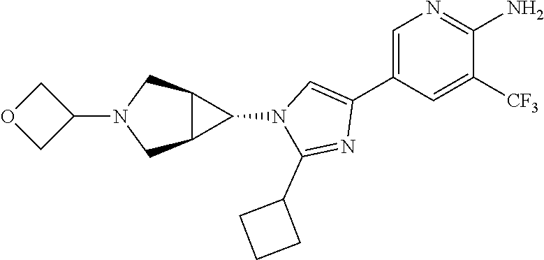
C1=C(C2=CN(C3C4C3CN(C3COC3)C4)C(C3CCC3)=N2)C=C([CF3])C(N)=N1
